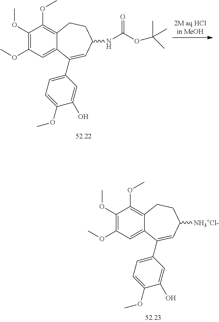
C1(OC)=C(OC)C=C2C(=C1OC)CCC([NH3+Cl-])C=C2C1=CC=C(OC)C(O)=C1.C1(OC)=C(OC)C=C2C(=C1OC)CCC(NC(OC(C)(C)C)=O)C=C2C1=CC=C(OC)C(O)=C1
